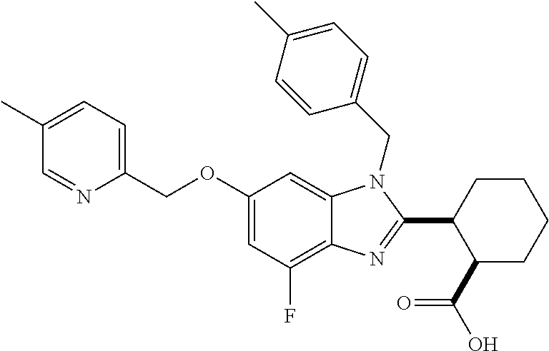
CC1=CC=C(COC2=CC(F)=C3C(=C2)N(CC2=CC=C(C)C=C2)C(C2CCCCC2C(=O)O)=N3)N=C1
